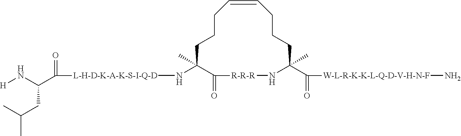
C1CCC=CCCCC(C(=O)[W-L-R-K-K-L-Q-D-V-H-N-F]N)(C)N[R-R-R]C(=O)C1(C)N[L-H-D-K-A-K-S-I-Q-D]C(C(N[H])CC(C)C)=O
